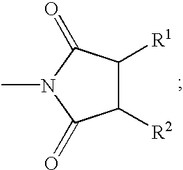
C1([R2])C([R1])C(=O)N(C)C1=O
